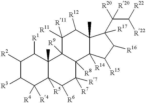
C1([R2])C([R3])C([R4])([R4])C2([R5])C(C)(C1[R1])C1([R9])C([R8])(C([R7])([R7])C2[R6])C2([R14])C(C)(C([R12])C1([R11])[R11])C(C(C([R22])[R22])([R20])[R20])([R17])C([R16])C2[R15]
